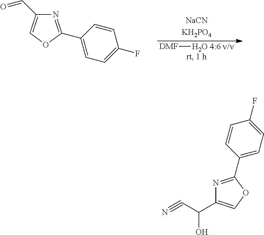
[DMF][H2O 4:6 v/v].C1(C=O)=COC(C2=CC=C(F)C=C2)=N1.C1=CC(C2=NC(C(C#N)O)=CO2)=CC=C1F
